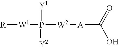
[R][W1]P(=[Y2])([Y1])[W2][A]C(O)=O
